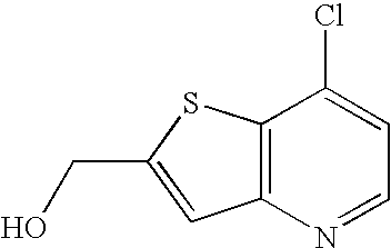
C12=C(N=CC=C1Cl)C=C(CO)S2
